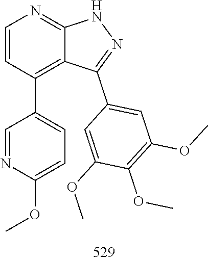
O(C)C1=C(OC)C=C(C2=NNC3=NC=CC(C4=CC=C(OC)N=C4)=C23)C=C1OC
